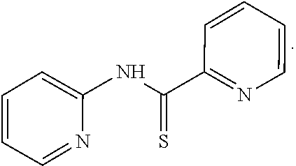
N(C(=S)C1=NC=CC=C1)C1=CC=CC=N1
